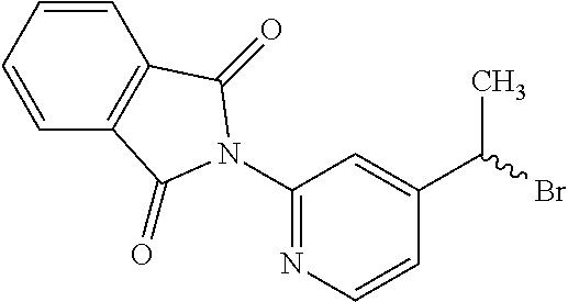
C1=CC=CC2=C1C(=O)N(C1=NC=CC(C(C)Br)=C1)C2=O
